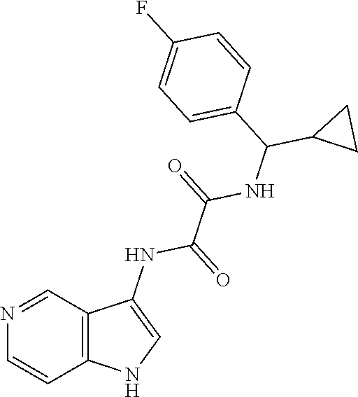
C1=CC(C(C2CC2)NC(C(NC2=CNC3=C2C=NC=C3)=O)=O)=CC=C1F
